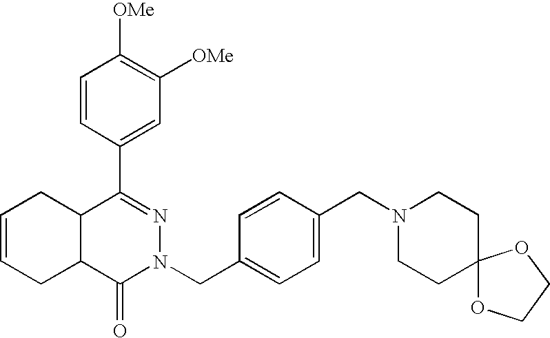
C1=CC(C2=NN(CC3=CC=C(CN4CCC5(CC4)OCCO5)C=C3)C(=O)C3C2CC=CC3)=CC([OMe])=C1[OMe]
